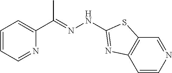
C1=NC(C(=NNC2=NC3=C(C=NC=C3)S2)C)=CC=C1
